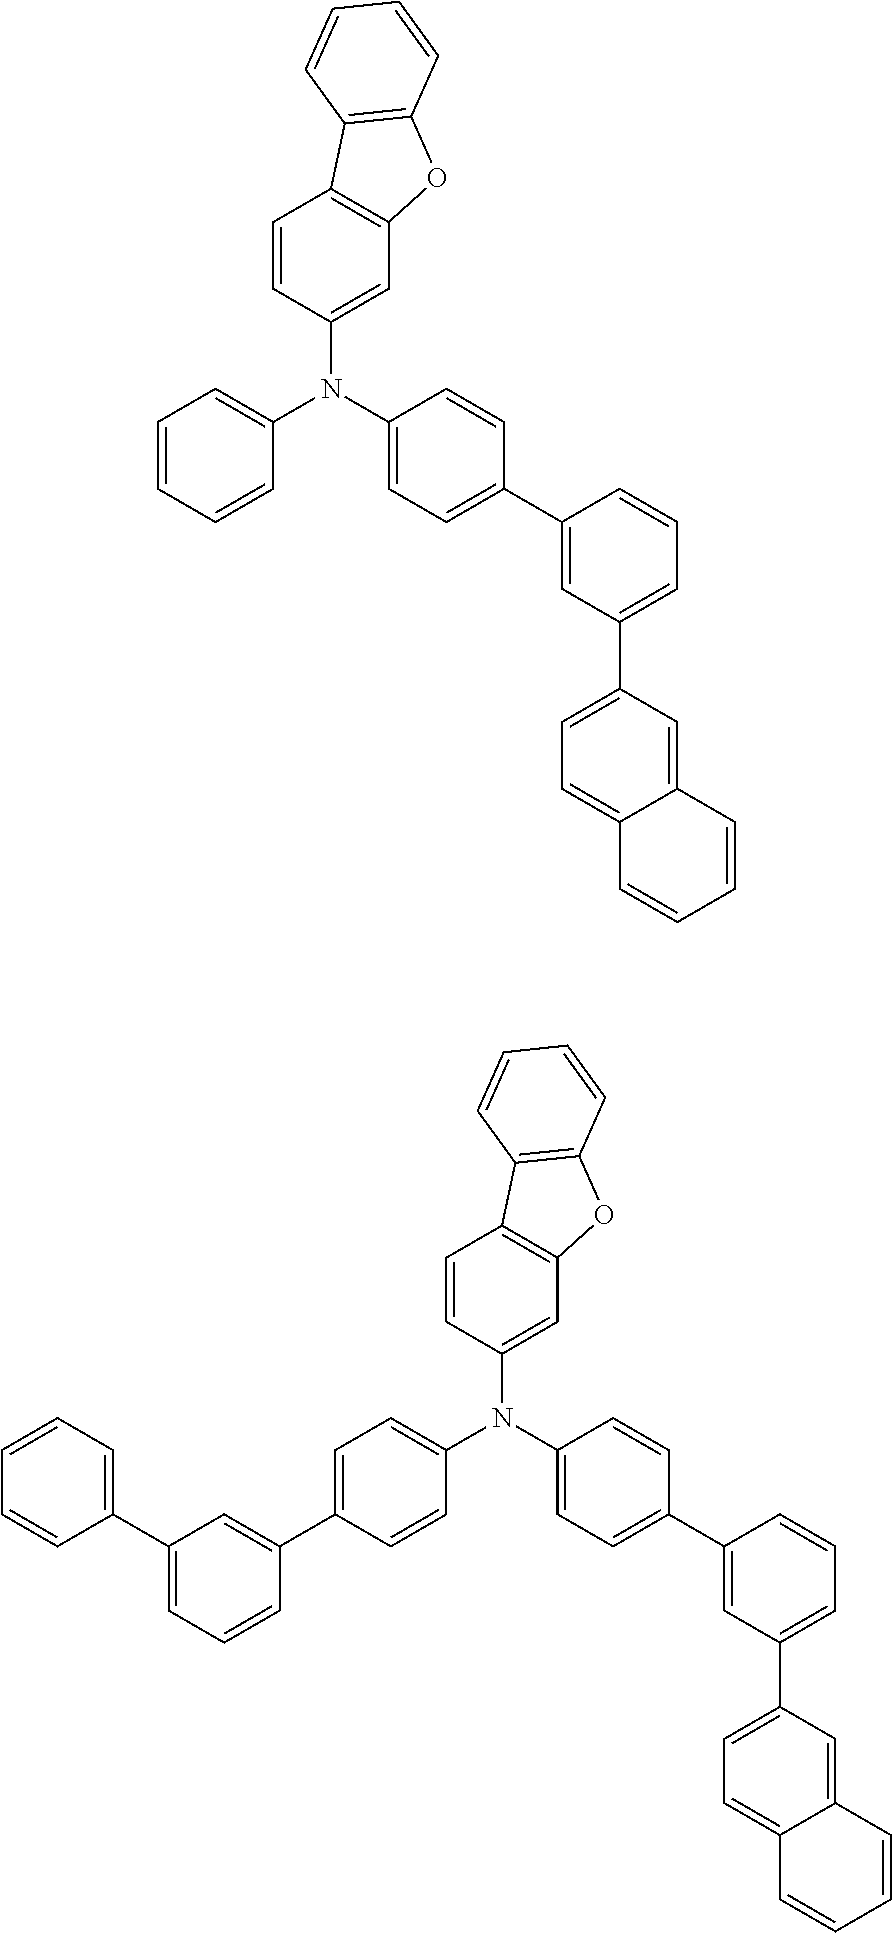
C1(N(C2=CC=C(C3=CC(C4=CC=C5C(=C4)C=CC=C5)=CC=C3)C=C2)C2=CC3=C(C=C2)C2=C(O3)C=CC=C2)=CC=CC=C1.C1(N(C2=CC=C(C3=CC(C4=CC=C5C(=C4)C=CC=C5)=CC=C3)C=C2)C2=CC3=C(C=C2)C2=C(O3)C=CC=C2)=CC=C(C2=CC(C3=CC=CC=C3)=CC=C2)C=C1
